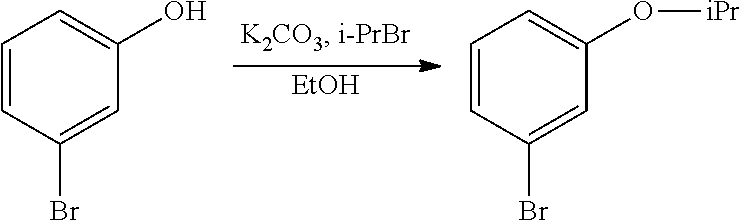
[EtOH].C1=CC(Br)=CC(O)=C1.C1=CC(Br)=CC(O[iPr])=C1
